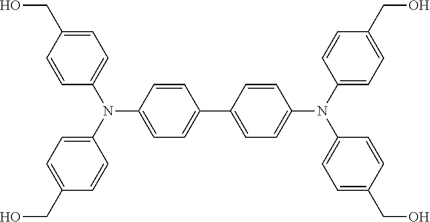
C1=C(CO)C=CC(N(C2=CC=C(CO)C=C2)C2=CC=C(C3=CC=C(N(C4=CC=C(CO)C=C4)C4=CC=C(CO)C=C4)C=C3)C=C2)=C1
